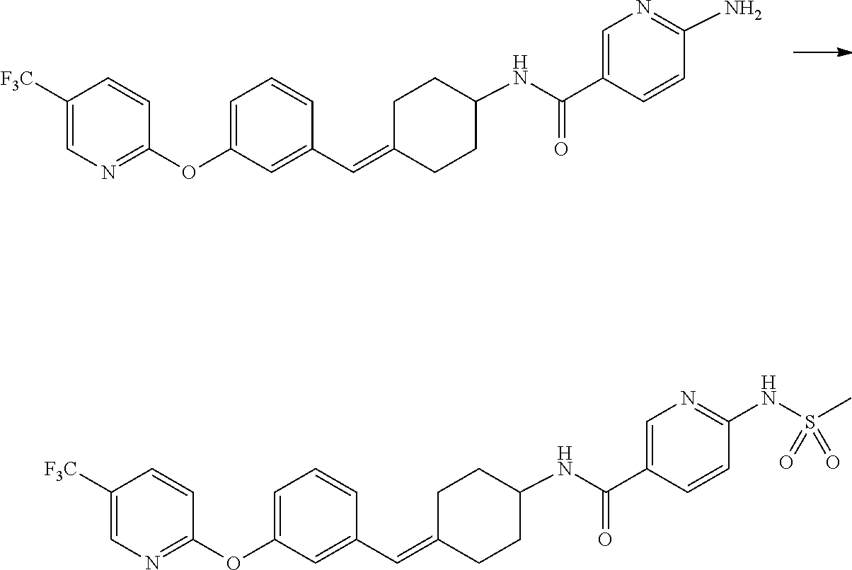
C1=CC(OC2=CC=CC(C=C3CCC(NC(C4=CN=C(N)C=C4)=O)CC3)=C2)=NC=C1[F3C].C1=CC(OC2=CC=CC(C=C3CCC(NC(C4=CN=C(NS(C)(=O)=O)C=C4)=O)CC3)=C2)=NC=C1[F3C]
